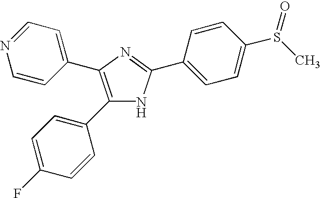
C1(C2=CC=C(F)C=C2)=C(C2=CC=NC=C2)N=C(C2=CC=C(S(C)=O)C=C2)N1
